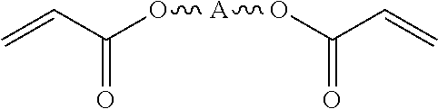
C=CC(O[A]OC(C=C)=O)=O
